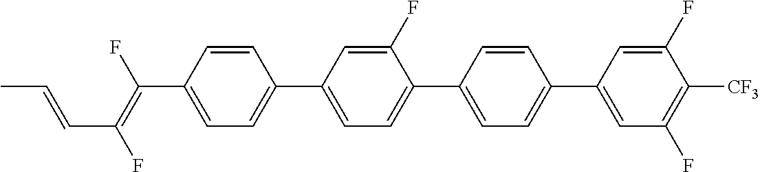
C(C1=CC=C(C2=CC=C(C3=CC=C(C4=CC(F)=C([CF3])C(F)=C4)C=C3)C(F)=C2)C=C1)(=C(F)C=CC)F
